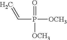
C=CP([OCH3])(=O)[OCH3]
